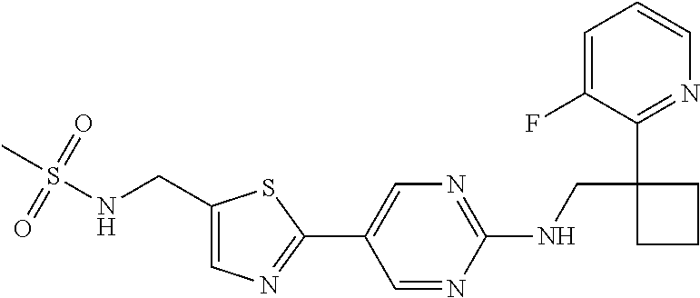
C1(C2=CN=C(NCC3(C4=NC=CC=C4F)CCC3)N=C2)=NC=C(CNS(C)(=O)=O)S1
